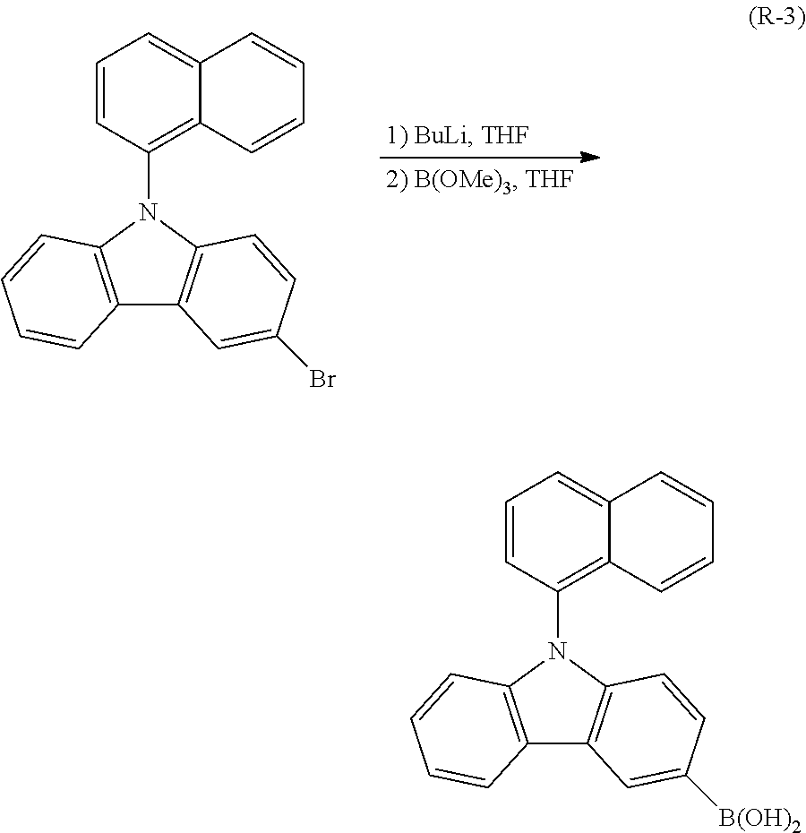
C12=C(N(C3=C4C(=CC=C3)C=CC=C4)C3=C1C=C(Br)C=C3)C=CC=C2.C12=C(N(C3=C4C(=CC=C3)C=CC=C4)C3=C1C=C([B(OH)2])C=C3)C=CC=C2
